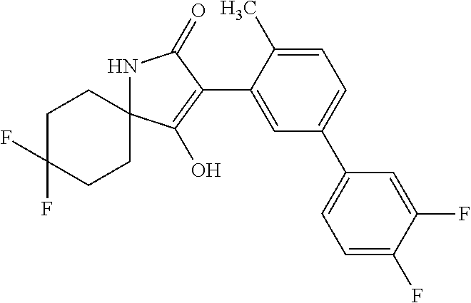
C1C(F)(F)CCC2(C1)NC(=O)C(C1=CC(C3=CC=C(F)C(F)=C3)=CC=C1C)=C2O
